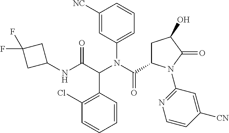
C1([NC])=CC(N(C(=O)C2CC(O)C(=O)N2C2=NC=CC([CN])=C2)C(C(NC2CC(F)(F)C2)=O)C2=C(Cl)C=CC=C2)=CC=C1
